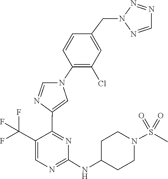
C1(NC2CCN(S(=O)(=O)C)CC2)=NC=C(C(F)(F)F)C(C2=CN(C3=C(Cl)C=C(CN4N=NC=N4)C=C3)C=N2)=N1
